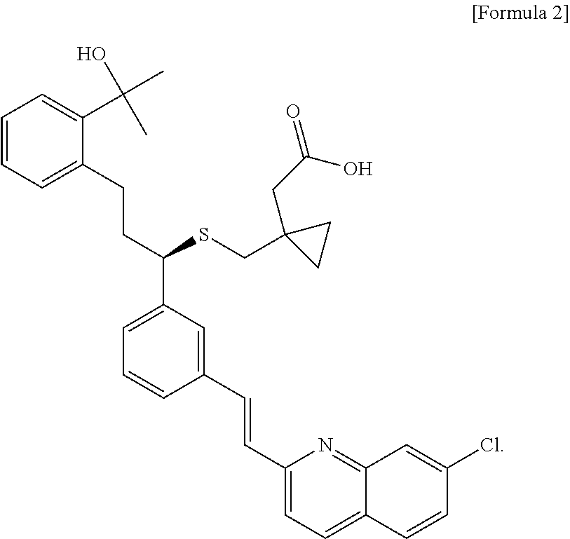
C1=CC=C(CCC(C2=CC=CC(C=CC3=CC=C4C(=N3)C=C(Cl)C=C4)=C2)SCC2(CC(=O)O)CC2)C(C(C)(O)C)=C1
